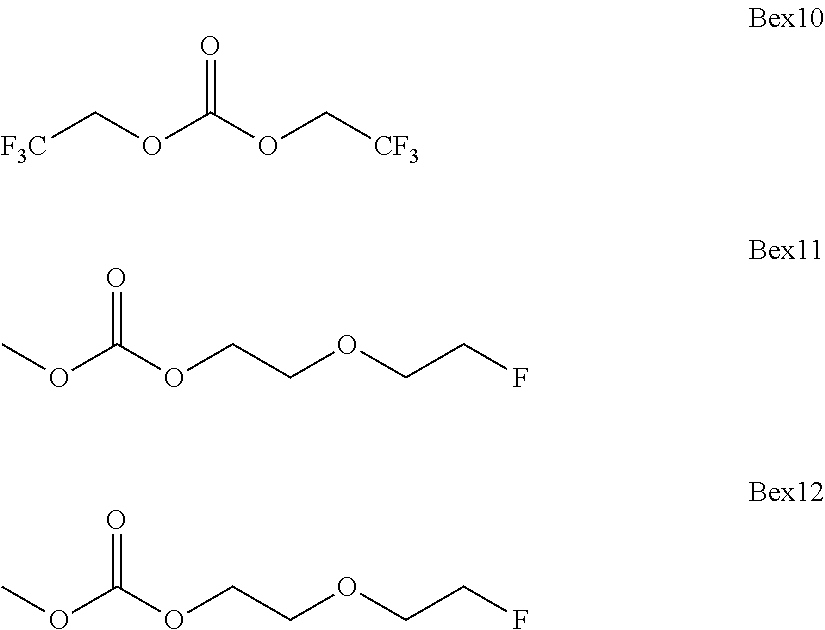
O(C(OC[CF3])=O)C[F3C].O(C(OCCOCCF)=O)C.O(C(OCCOCCF)=O)C
